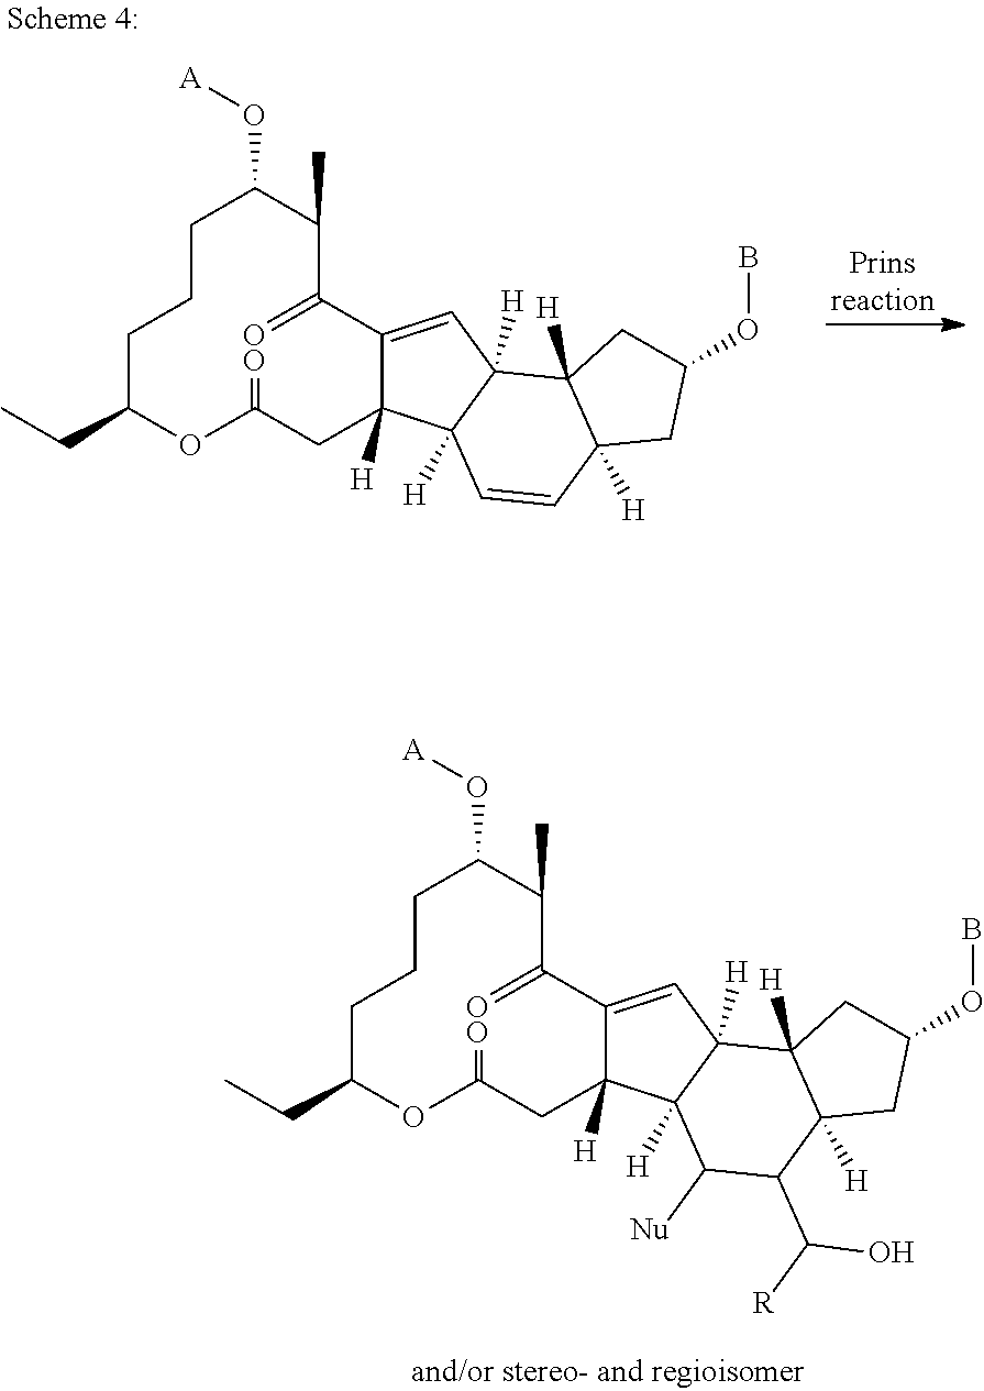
C1(O[A])C(C)C(=O)C2=CC3([H])C([H])(C2([H])CC(=O)OC(CC)CCC1)C=CC1([H])C3([H])CC(OB)C1.C1(O[A])C(C)C(=O)C2=CC3([H])C([H])(C2([H])CC(=O)OC(CC)CCC1)C([Nu])C(C([R])O)C1([H])C3([H])CC(OB)C1
